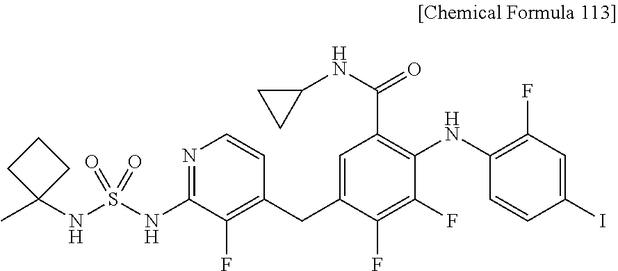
C1(F)=C(CC2=CC(C(NC3CC3)=O)=C(NC3=C(F)C=C(I)C=C3)C(F)=C2F)C=CN=C1NS(NC1(C)CCC1)(=O)=O
